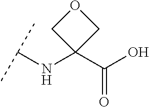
C(NC1(C(O)=O)COC1)(C)C
